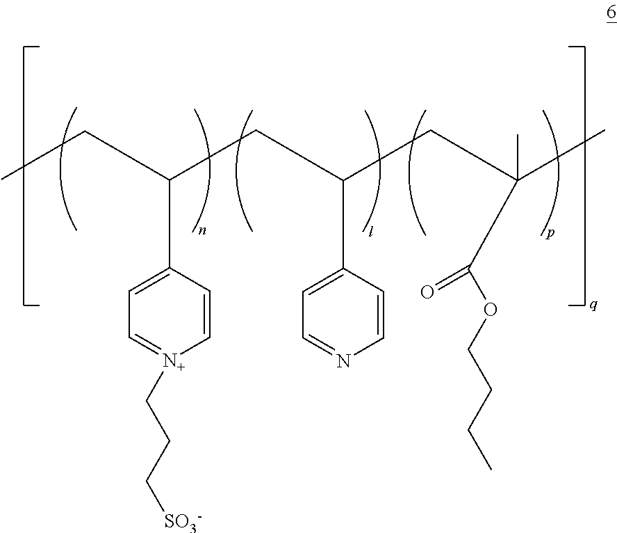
CCC(CC(CC(C)(C(=O)OCCCC)C)C1=CC=NC=C1)C1=CC=[N+](CCC[SO3-])C=C1
